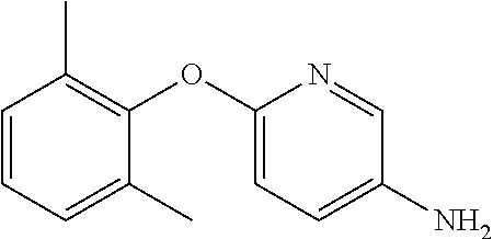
C1=C(OC2=C(C)C=CC=C2C)N=CC(N)=C1
